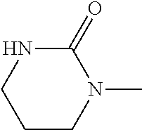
C1CN(C)C(=O)NC1
